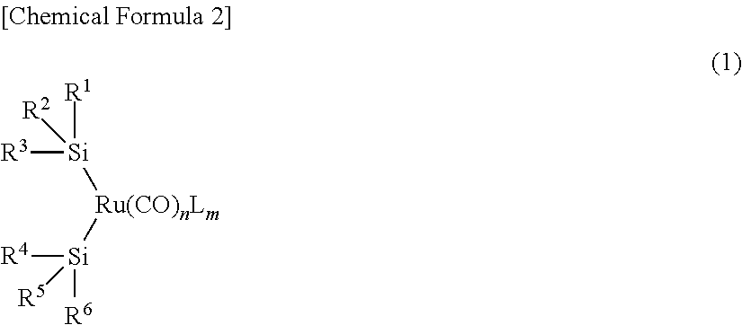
[R4][Si]([Ru(CO)nLm][Si]([R3])([R2])[R1])([R6])[R5]
